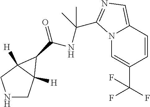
N1CC2([H])C([H])(C1)C2C(=O)NC(C)(C)C1=NC=C2C=CC(C(F)(F)F)=CN21
